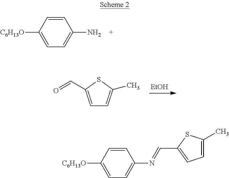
C1=C([C6H13O])C=CC(N)=C1.[EtOH].C1=C(C=O)SC(C)=C1.C1=C([C6H13O])C=CC(N=CC2=CC=C(C)S2)=C1
